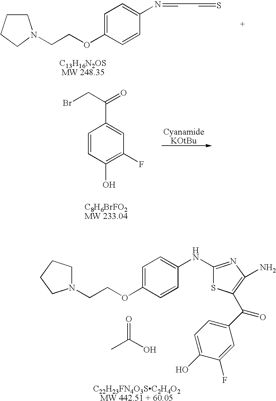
C1=CC(O)=C(F)C=C1C(=O)CBr.C1(NC2=CC=C(OCCN3CCCC3)C=C2)=NC(N)=C(C(C2=CC=C(O)C(F)=C2)=O)S1.CC(O)=O.C1CCCN1CCOC1=CC=C(N=CC=S)C=C1
